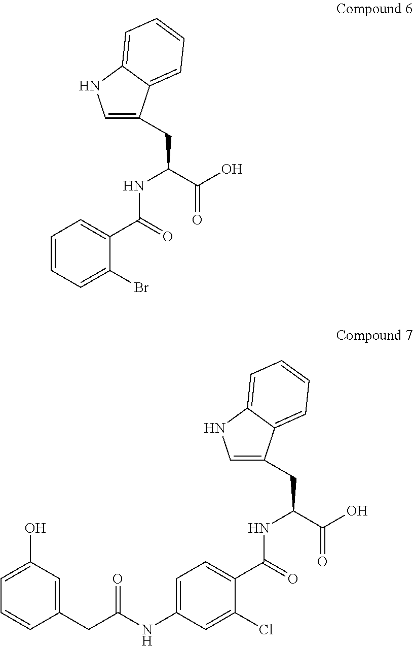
C1=CC=C(Br)C(C(=O)NC(C(O)=O)CC2=CNC3=CC=CC=C23)=C1.C1=C(NC(CC2=CC(O)=CC=C2)=O)C=C(Cl)C(C(=O)NC(C(O)=O)CC2=CNC3=CC=CC=C23)=C1
